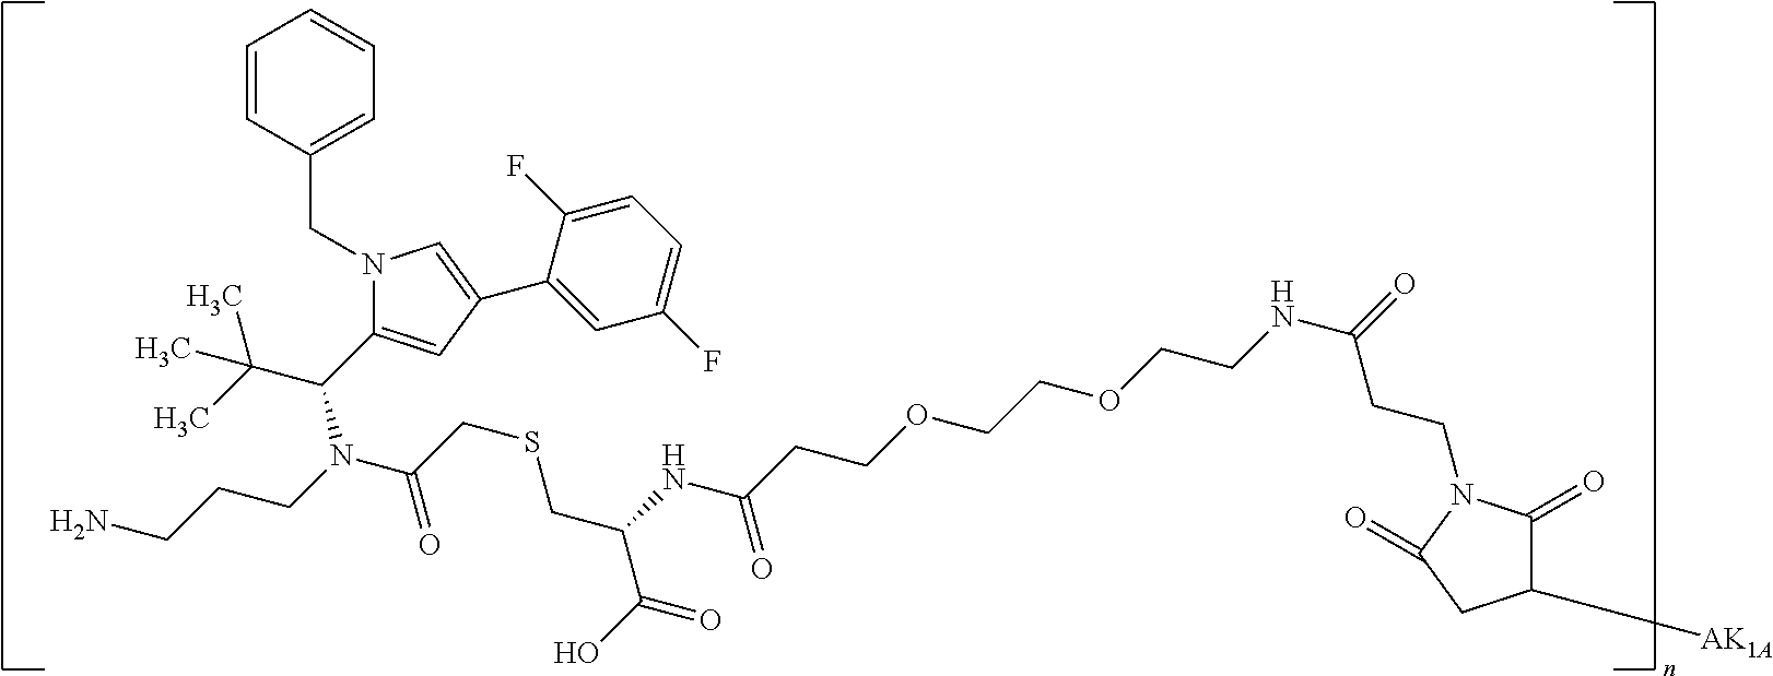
C1(C(C(C)(C)C)N(CCCN)C(CSCC(C(O)=O)NC(CCOCCOCCNC(=O)CCN2C(=O)C([AK1A])CC2=O)=O)=O)=CC(C2=CC(F)=CC=C2F)=CN1CC1=CC=CC=C1
